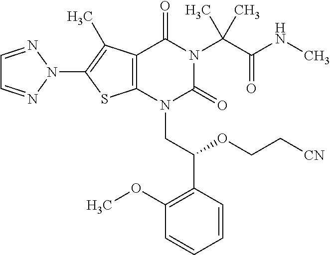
C12=C(C(C)=C(N3N=CC=N3)S1)C(=O)N(C(C(=O)NC)(C)C)C(=O)N2CC(C1=C(OC)C=CC=C1)OCC[CN]
